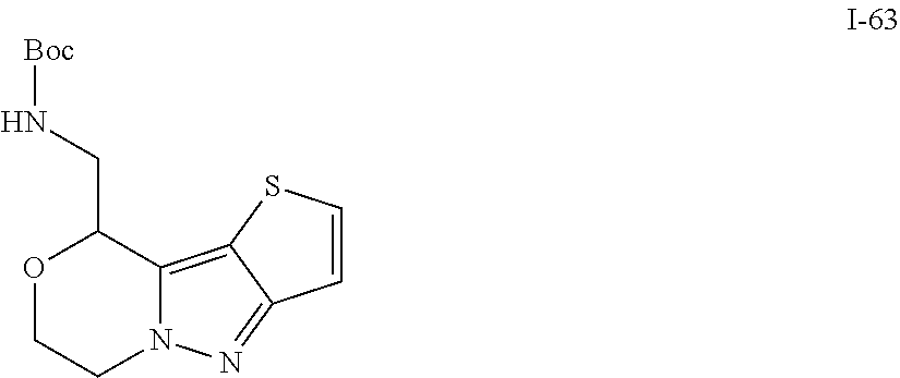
C12=C3C(=NN1CCOC2CN[Boc])C=CS3
